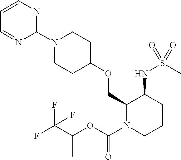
C1(N2CCC(OCC3N(C(OC(C(F)(F)F)C)=O)CCCC3NS(C)(=O)=O)CC2)=NC=CC=N1
